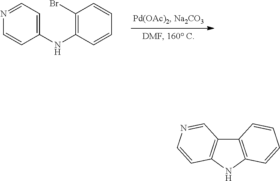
C1(Br)=C(NC2=CC=NC=C2)C=CC=C1.C12=C(NC3=C1C=NC=C3)C=CC=C2
